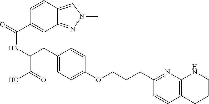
C(NC(C(=O)O)CC1=CC=C(OCCCC2=NC3=C(C=C2)CCCN3)C=C1)(=O)C1=CC2=NN(C)C=C2C=C1
